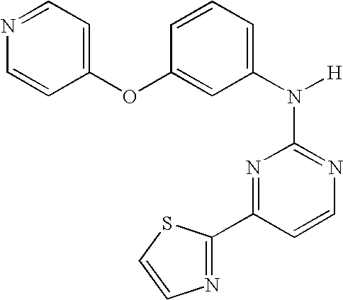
N1=C(N([H])C2=CC=CC(OC3=CC=NC=C3)=C2)N=C(C2=NC=CS2)C=C1
